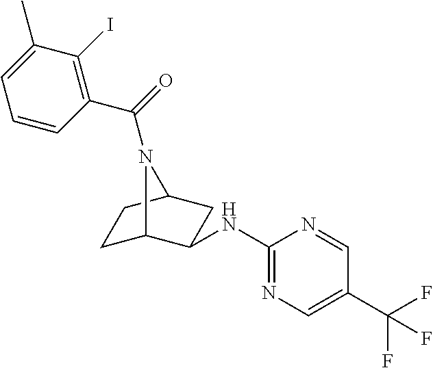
C1(NC2C3CCC(C2)N3C(=O)C2=C(I)C(C)=CC=C2)=NC=C(C(F)(F)F)C=N1
